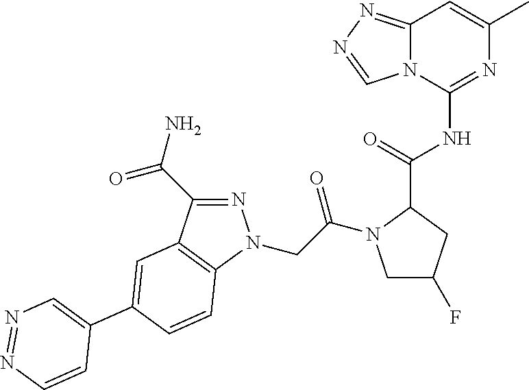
N1=C(C(N)=O)C2=C(N1CC(=O)N1CC(F)CC1C(=O)NC1=NC(C)=CC3=NN=CN13)C=CC(C1=CN=NC=C1)=C2
